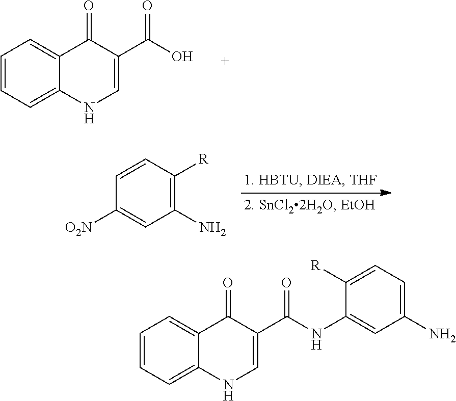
C1=CC=C2C(=C1)C(=O)C(C(=O)O)=CN2.[O2N]C1=CC(N)=C([R])C=C1.C1=CC=C2C(=C1)C(=O)C(C(=O)NC1=CC(N)=CC=C1[R])=CN2
